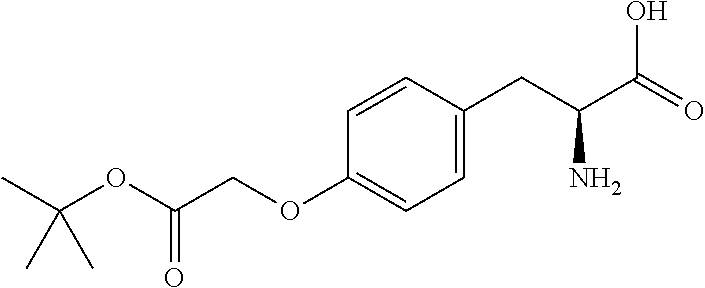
C(OC(=O)COC1=CC=C(CC(C(=O)O)N)C=C1)(C)(C)C
